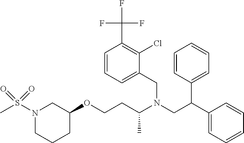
C1C(OCCC(N(CC(C2=CC=CC=C2)C2=CC=CC=C2)CC2=CC=CC(C(F)(F)F)=C2Cl)C)CN(S(C)(=O)=O)CC1
